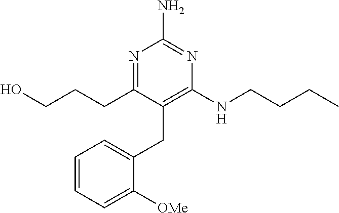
C1=CC=C(CC2=C(NCCCC)N=C(N)N=C2CCCO)C([OMe])=C1
